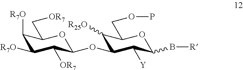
C1([R7O])C([R7O])C([OR7])C(OC2C([R25O])C(COP)OC(B[R])C2[Y])OC1C[OR7]
